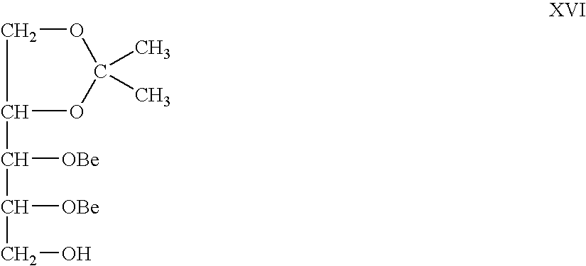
O1CC(C([OBe])C([OBe])CO)OC1(C)C
